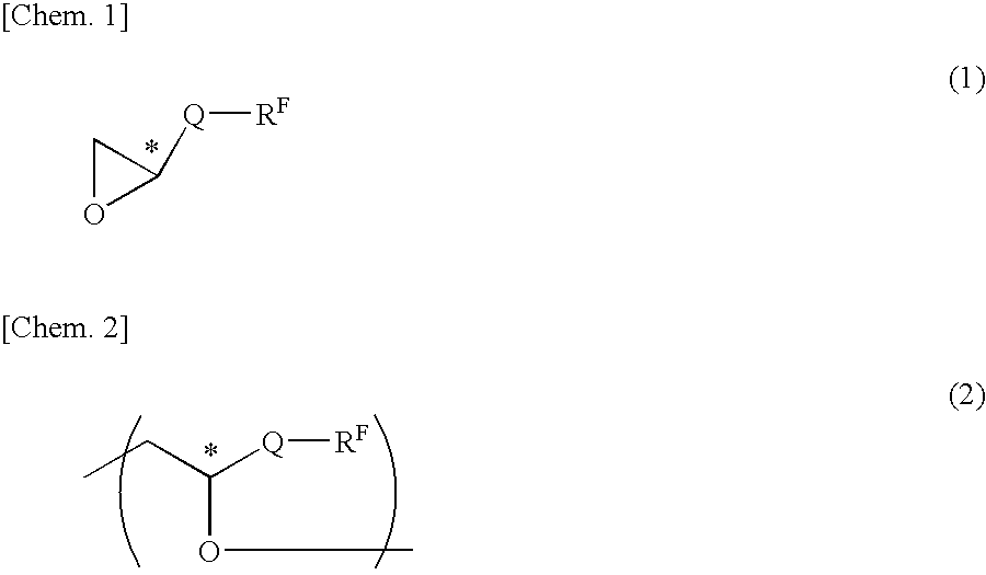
C1OC1[Q][RF].CCC([Q][RF])OC
